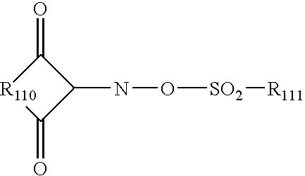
C1(=O)C(NO[SO2][R111])C(=O)[R110]1
